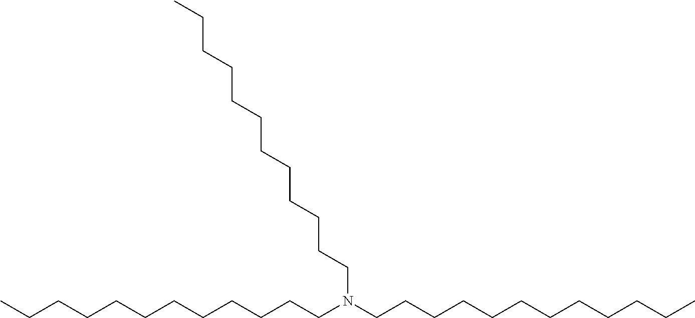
CCCCCCCCCCCCN(CCCCCCCCCCCC)CCCCCCCCCCCC
